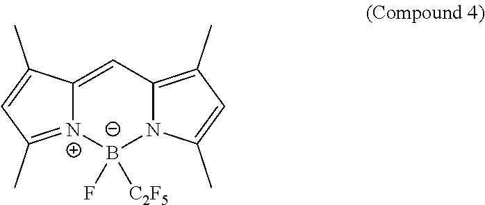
[N+]12=C(C)C=C(C)C1=CC1=C(C)C=C(C)N1[B-]2(F)[C2F5]
